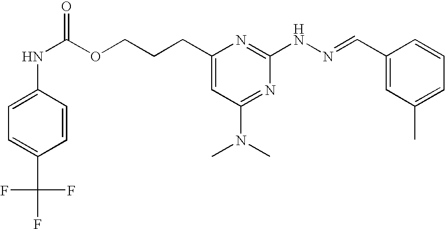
C1(CCCOC(NC2=CC=C(C(F)(F)F)C=C2)=O)=CC(N(C)C)=NC(NN=CC2=CC(C)=CC=C2)=N1
